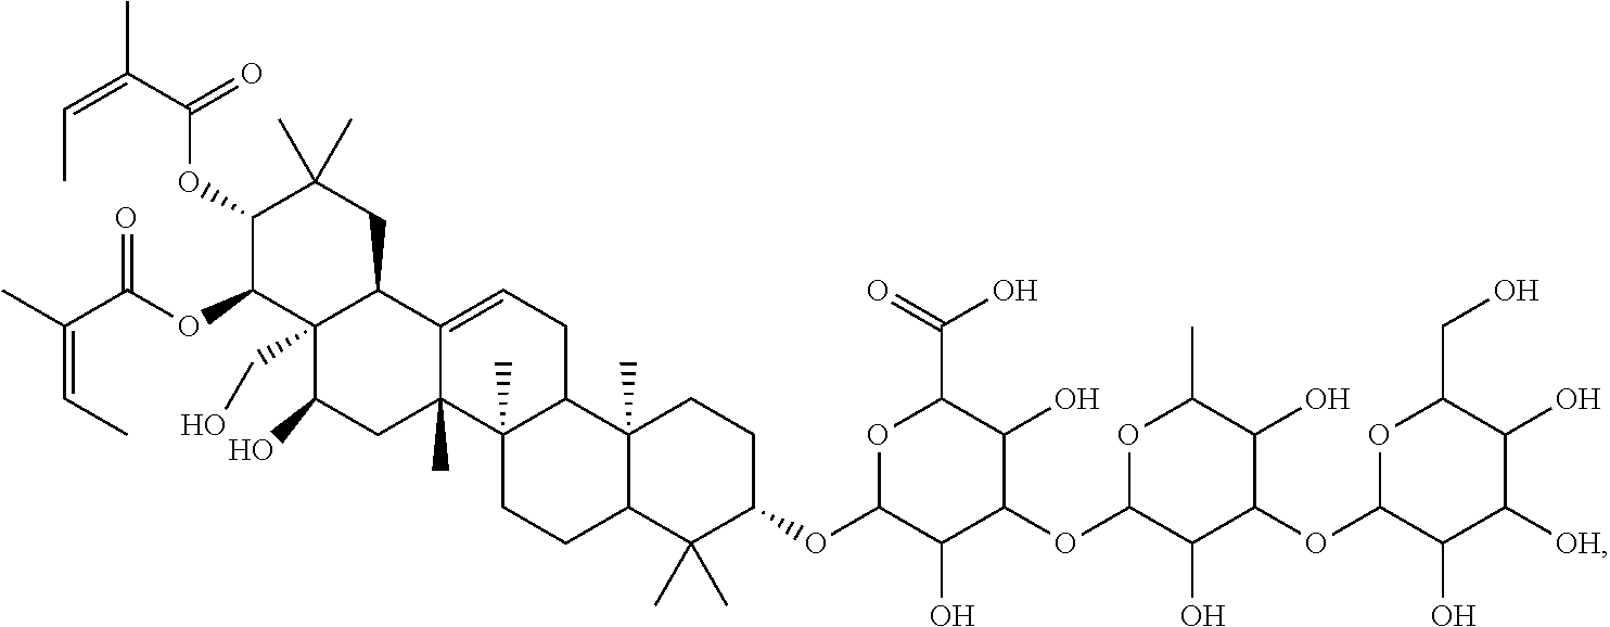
C1(OC(C(=CC)C)=O)C(OC(C(C)=CC)=O)C2(CO)C(CC1(C)C)C1=CCC3C(C)(C1(C)CC2O)CCC1C3(C)CCC(OC2C(O)C(OC3C(O)C(OC4C(O)C([OH])C(O)C(CO)O4)C(O)C(C)O3)C(O)C(C(=O)O)O2)C1(C)C
